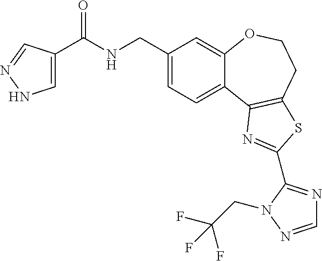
C1(CNC(=O)C2=CNN=C2)=CC=C2C(=C1)OCCC1=C2N=C(C2=NC=NN2CC(F)(F)F)S1
